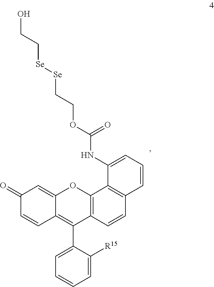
C12=CC(=O)C=CC1=C(C1=CC=CC=C1[R15])C1=C(O2)C2=C(C=C1)C=CC=C2NC(OCC[Se][Se]CCO)=O
